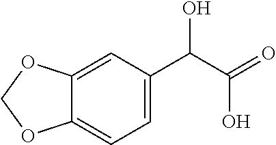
C12=CC(C(C(=O)O)O)=CC=C1OCO2
